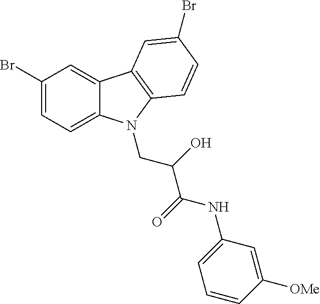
C1(Br)=CC=C2C(=C1)C1=C(N2CC(C(NC2=CC=CC([OMe])=C2)=O)O)C=CC(Br)=C1
